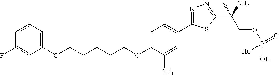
C(OC1=CC=C(C2=NN=C(C(COP(O)(=O)O)(N)C)S2)C=C1[CF3])CCCCOC1=CC=CC(F)=C1
